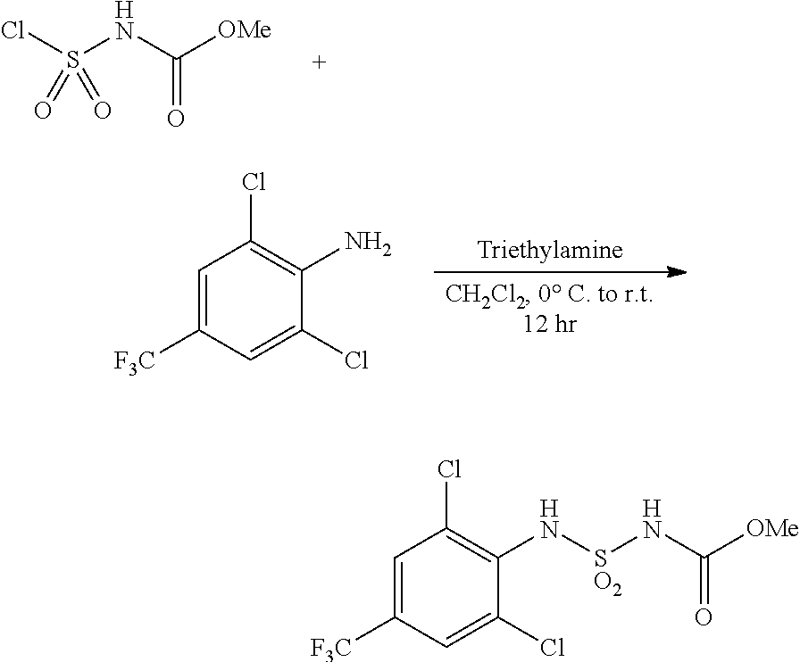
N(S(Cl)(=O)=O)C([OMe])=O.C1=C([F3C])C=C(Cl)C(N)=C1Cl.C1=C([F3C])C=C(Cl)C(N[SO2]NC([OMe])=O)=C1Cl
